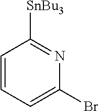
C1=CC=C(Br)N=C1[SnBu3]
